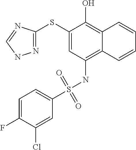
C1(SC2=NNC=N2)=CC(NS(C2=CC=C(F)C(Cl)=C2)(=O)=O)=C2C(=C1O)C=CC=C2
